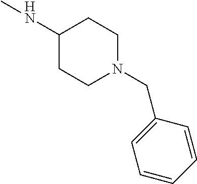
C1(NC)CCN(CC2=CC=CC=C2)CC1
